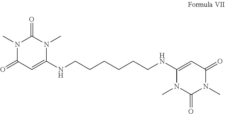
N1(C)C(=O)C=C(NCCCCCCNC2=CC(=O)N(C)C(=O)N2C)N(C)C1=O
